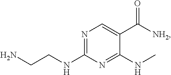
N1=C(NCCN)N=C(NC)C(C([NH2])=O)=C1
